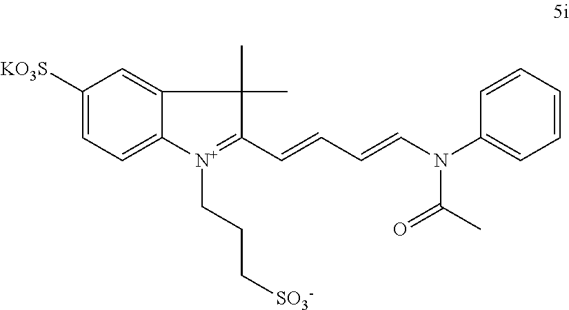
C1([KO3S])=CC=C2C(=C1)C(C)(C)C(C=CC=CN(C1=CC=CC=C1)C(C)=O)=[N+]2CCC[SO3-]
